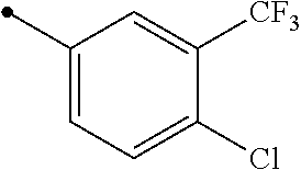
C1([CF3])=CC(C)=CC=C1Cl
